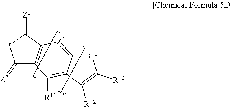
C1(=[Z2])C2=C(C(=[Z1])*1)[Z3]=C1C(=C2[R11])C([R12])=C([R13])[G1]1
